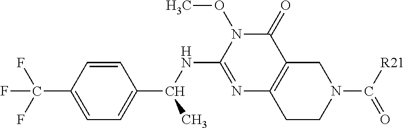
C1=CC(C(F)(F)F)=CC=C1C(NC1=NC2=C(C(=O)N1OC)CN(C(=O)[R21])CC2)C
